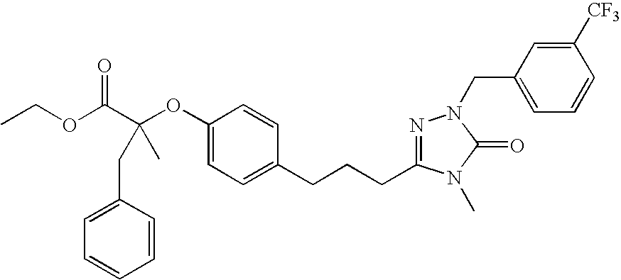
C(C(OCC)=O)(OC1=CC=C(CCCC2=NN(CC3=CC=CC([CF3])=C3)C(=O)N2C)C=C1)(CC1=CC=CC=C1)C
